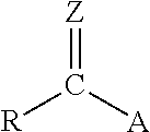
[Z]=C([A])[R]
